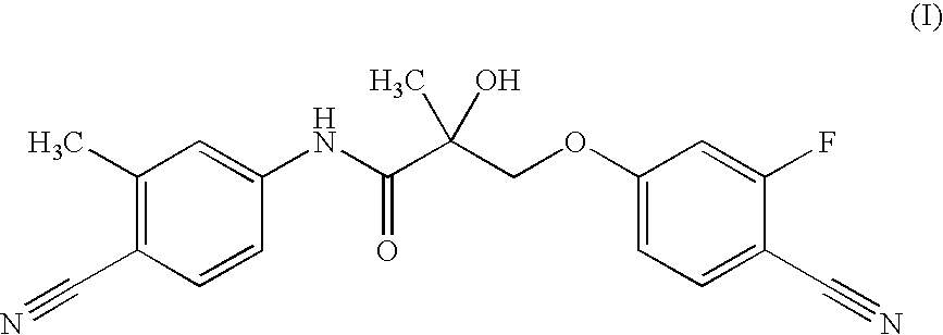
C1(C)=C(C#N)C=CC(NC(C(COC2=CC=C(C#N)C(F)=C2)(C)O)=O)=C1
